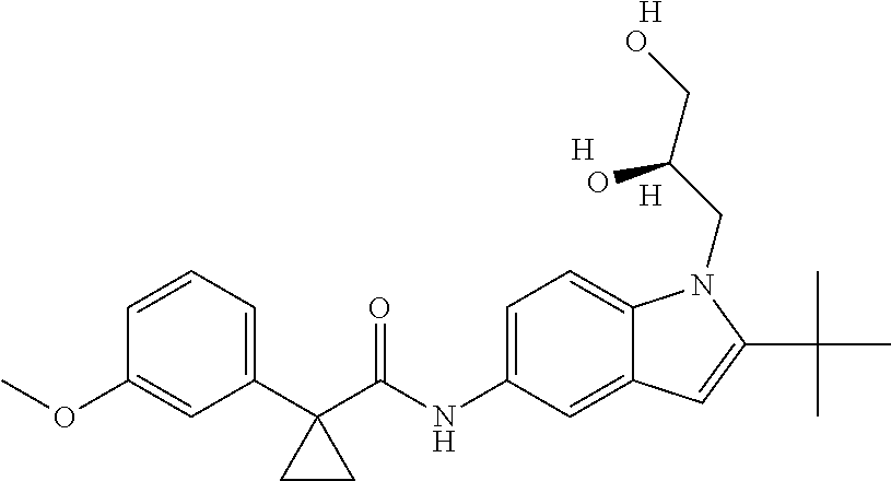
C1(C2(C(NC3=CC=C4C(=C3)C=C(C(C)(C)C)N4CC(CO)O)=O)CC2)=CC=CC(OC)=C1.[H].[H].[H]
